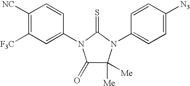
C1([NC])=C([F3C])C=C(N2C(=O)C([Me])([Me])N(C3=CC=C([N3])C=C3)C2=S)C=C1
